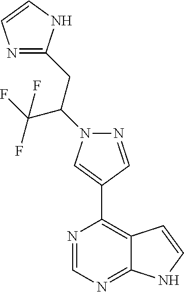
N1=C(CC(C(F)(F)F)N2N=CC(C3=C4C(=NC=N3)NC=C4)=C2)NC=C1
